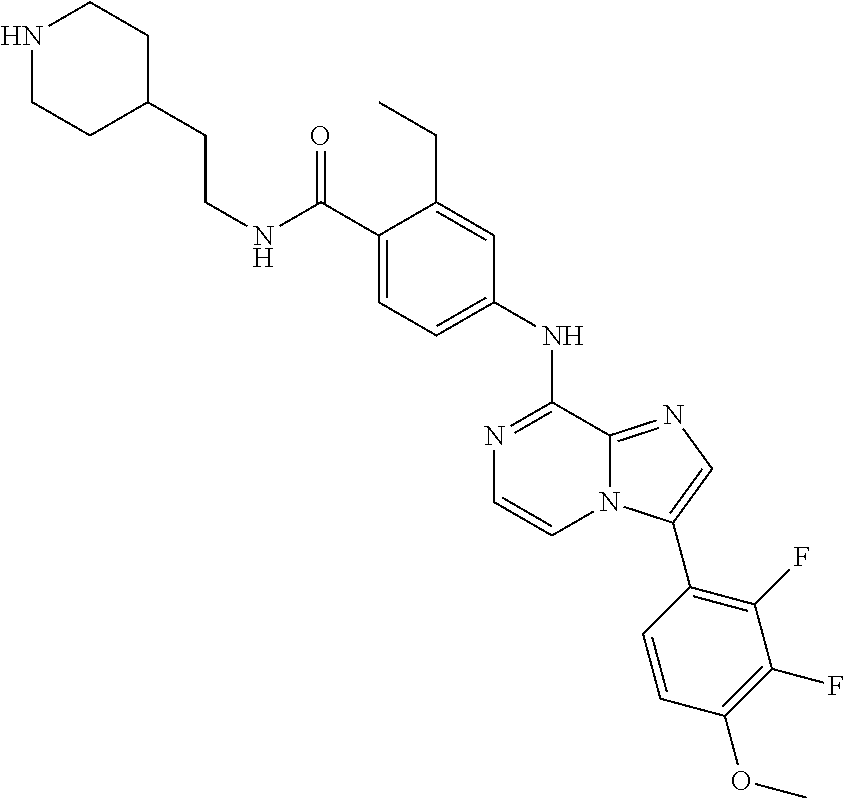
C1=C(C(NCCC2CCNCC2)=O)C(CC)=CC(NC2=NC=CN3C2=NC=C3C2=C(F)C(F)=C(OC)C=C2)=C1
